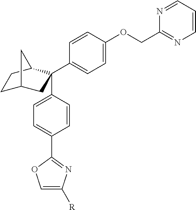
C1C2CC(C3=CC=C(OCC4=NC=CC=N4)C=C3)(C3=CC=C(C4=NC([R])=CO4)C=C3)C(C1)C2
